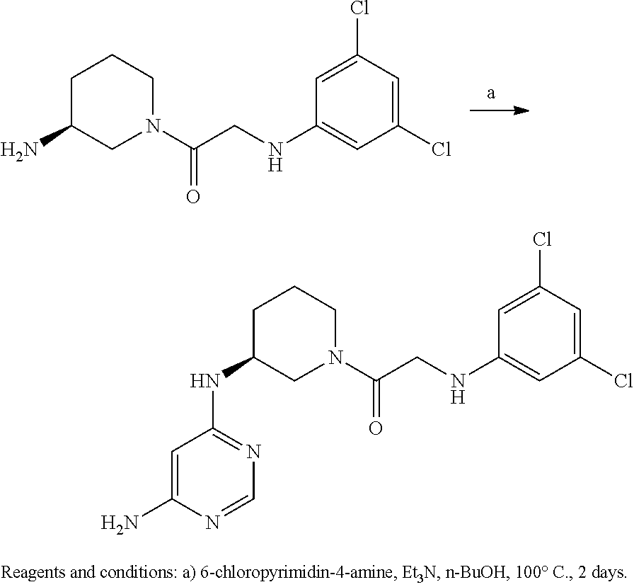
C1(Cl)=CC(Cl)=CC(NCC(N2CCCC(N)C2)=O)=C1.C1(Cl)=CC(Cl)=CC(NCC(N2CCCC(NC3=NC=NC(N)=C3)C2)=O)=C1
